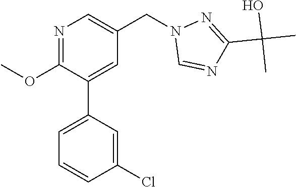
N1=C(OC)C(C2=CC=CC(Cl)=C2)=CC(CN2C=NC(C(C)(O)C)=N2)=C1
